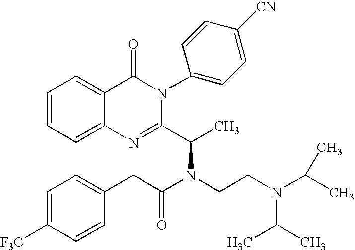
C12=CC=CC=C1C(=O)N(C1=CC=C([CN])C=C1)C(C(C)N(CCN(C(C)C)C(C)C)C(CC1=CC=C([F3C])C=C1)=O)=N2
